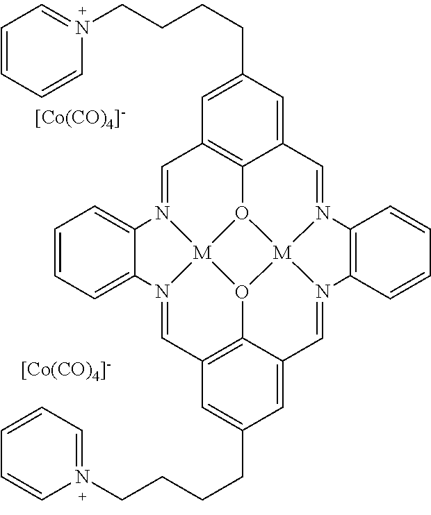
[[Co(CO)4]-].C1=N2[M]34O5C6=C1C=C(CCCCN1=CC=CC=C1)C=C6C=N1[M]56O3C3=C(C=N4C4=CC=CC=C24)C=C(CCCCN2=CC=CC=C2)C=C3C=N6C2=C1C=CC=C2.[[Co(CO)4]-]
